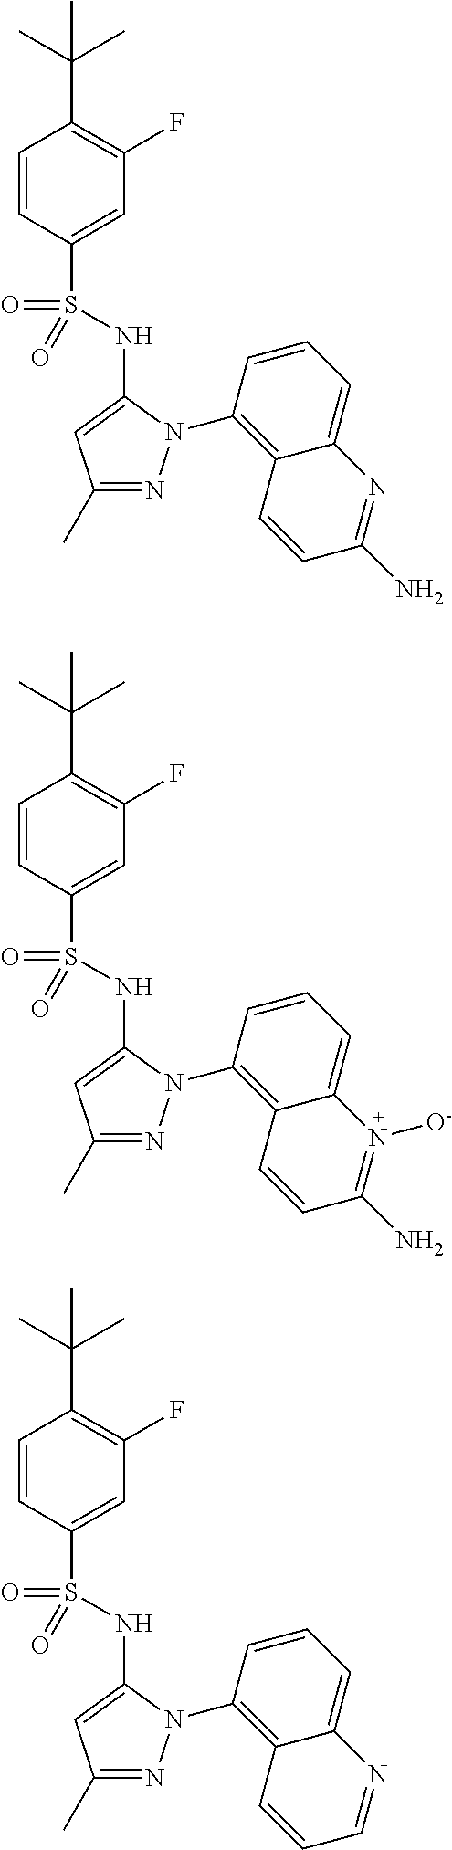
C1=CC(S(NC2=CC(C)=NN2C2=C3C(=CC=C2)N=C(N)C=C3)(=O)=O)=CC(F)=C1C(C)(C)C.C1=CC(S(NC2=CC(C)=NN2C2=C3C(=CC=C2)N([O-])=C(N)C=C3)(=O)=O)=CC(F)=C1C(C)(C)C.C1=CC(S(NC2=CC(C)=NN2C2=C3C(=CC=C2)N=CC=C3)(=O)=O)=CC(F)=C1C(C)(C)C
